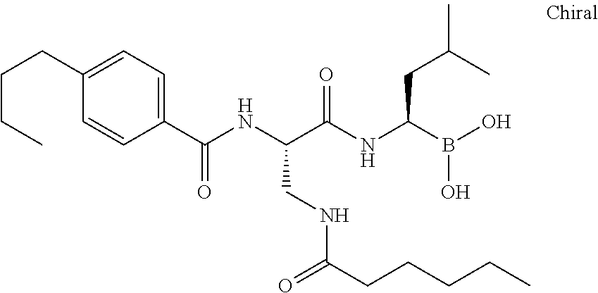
C1(C(NC(C(NC(B(O)O)CC(C)C)=O)CNC(CCCCC)=O)=O)=CC=C(CCCC)C=C1
